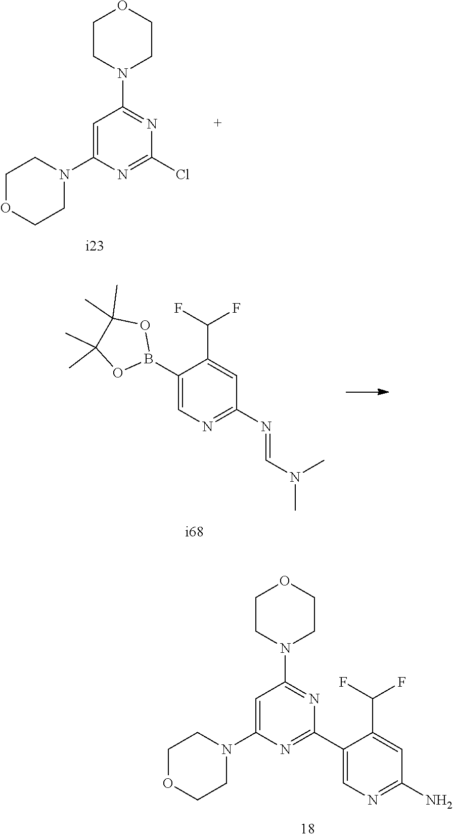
C1=C(N2CCOCC2)N=C(Cl)N=C1N1CCOCC1.C1(B2OC(C)(C)C(C)(C)O2)=CN=C(N=CN(C)C)C=C1C(F)F.C1=C(N2CCOCC2)N=C(C2=CN=C(N)C=C2C(F)F)N=C1N1CCOCC1
